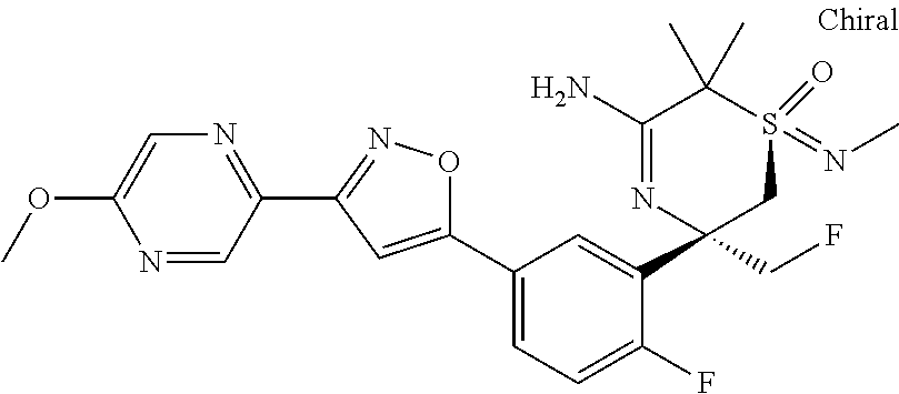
N1=CC(C2=NOC(C3=CC=C(F)C(C4(CF)CS(=NC)(=O)C(C)(C)C(N)=N4)=C3)=C2)=NC=C1OC
